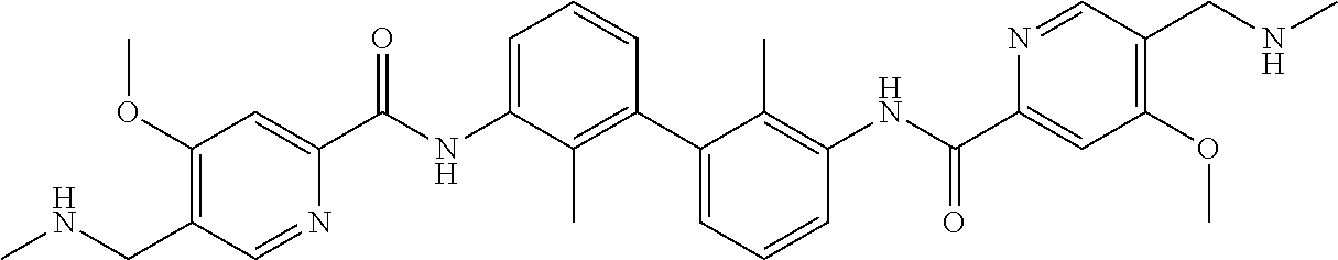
C1(OC)=C(CNC)C=NC(C(NC2=CC=CC(C3=CC=CC(NC(C4=CC(OC)=C(CNC)C=N4)=O)=C3C)=C2C)=O)=C1
